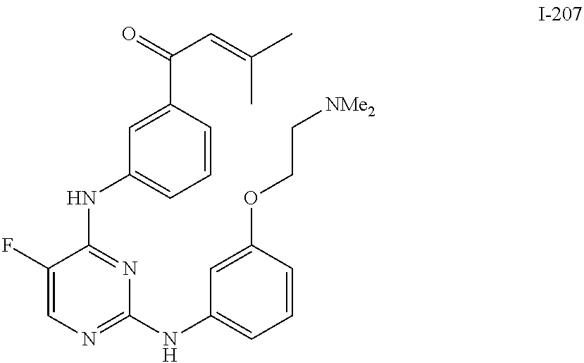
C1=C(C(C=C(C)C)=O)C=CC=C1NC1=NC(NC2=CC=CC(OCC[NMe2])=C2)=NC=C1F
